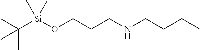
C([Si](OCCCNCCCC)(C)C)(C)(C)C
